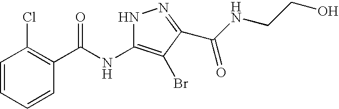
C1=CC=CC(C(NC2=C(Br)C(C(NCCO)=O)=NN2)=O)=C1Cl
